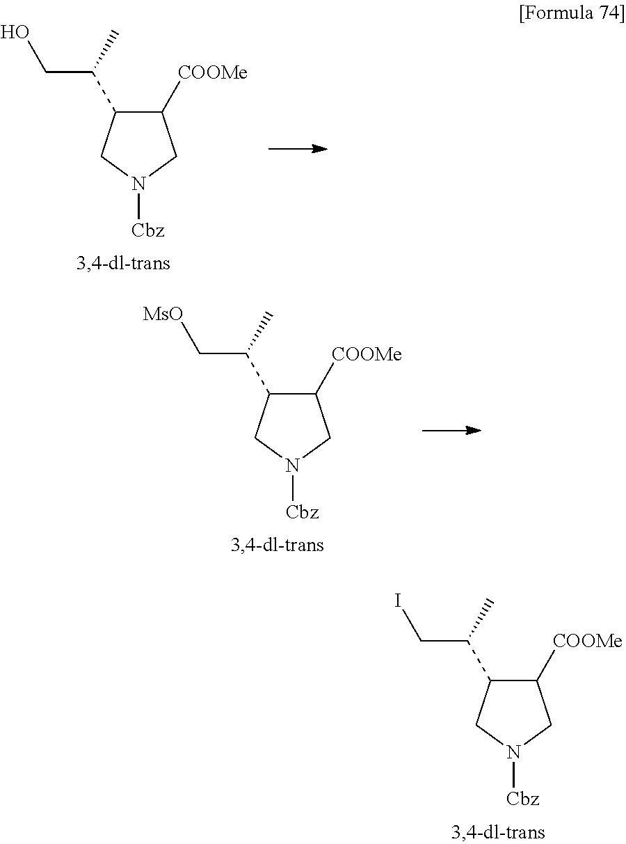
ICC(C1C([COOMe])CN([Cbz])C1)C.OCC(C1C([COOMe])CN([Cbz])C1)C.[MsO]CC(C1C([COOMe])CN([Cbz])C1)C
